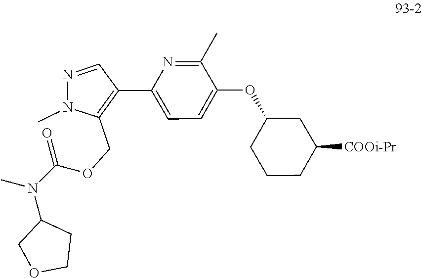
C1=C(C2=C(COC(N(C3COCC3)C)=O)N(C)N=C2)N=C(C)C(OC2CCCC([COOi-Pr])C2)=C1
